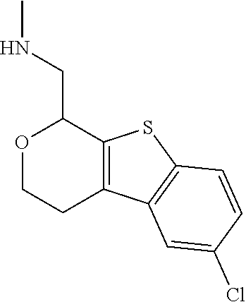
C12=C(SC3=C1C=C(Cl)C=C3)C(CNC)OCC2
